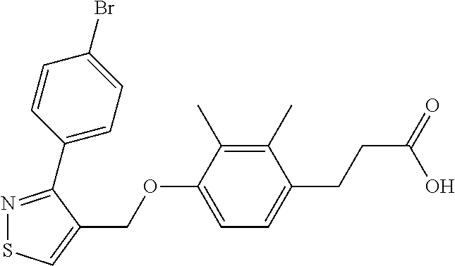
C1(C)=C(C)C(OCC2=CSN=C2C2=CC=C(Br)C=C2)=CC=C1CCC(=O)O
